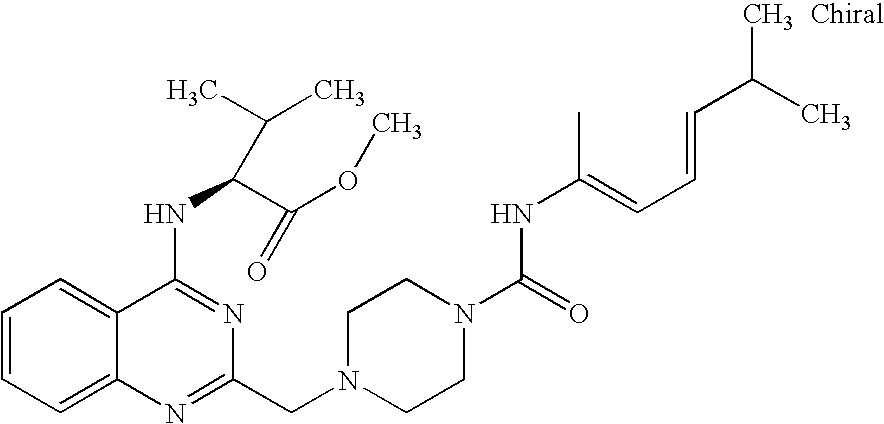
C1=CC=C2C(=C1)C(NC(C(OC)=O)C(C)C)=NC(CN1CCN(C(=O)NC(=CC=CC(C)C)C)CC1)=N2
